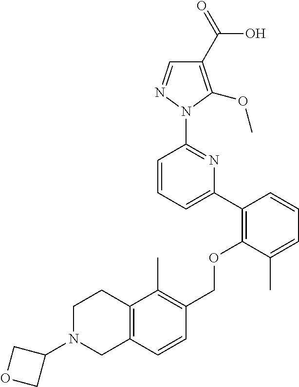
C1(C2=C(OCC3=C(C)C4=C(C=C3)CN(C3COC3)CC4)C(C)=CC=C2)=CC=CC(N2N=CC(C(=O)O)=C2OC)=N1
